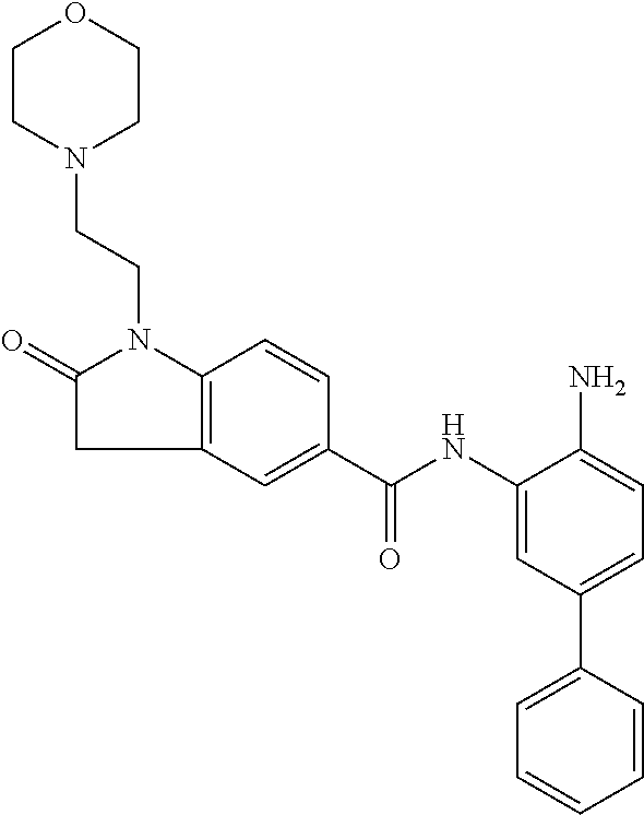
C1=C(C(NC2=CC(C3=CC=CC=C3)=CC=C2N)=O)C=CC2=C1CC(=O)N2CCN1CCOCC1
